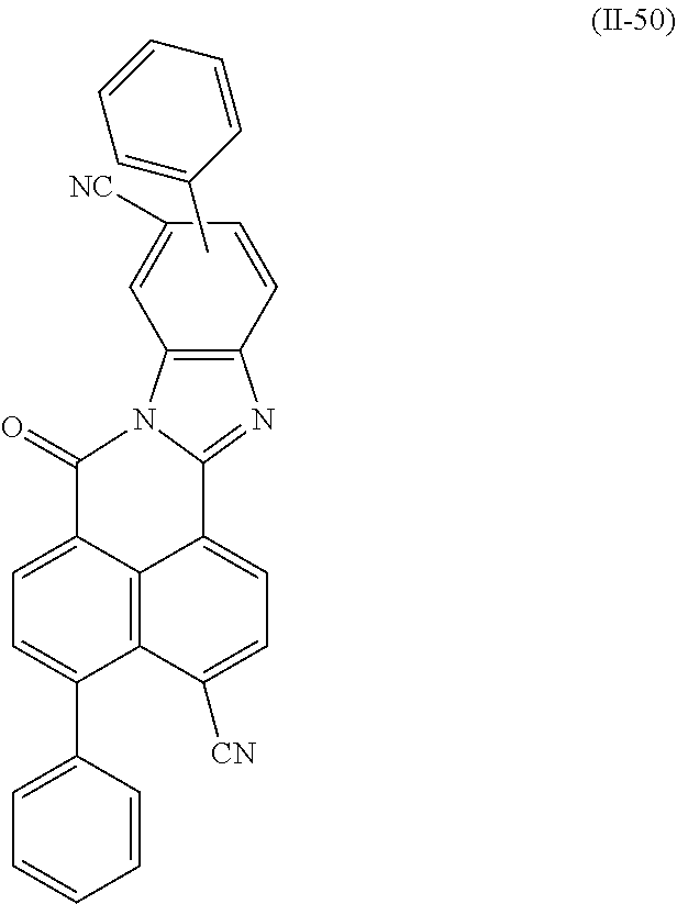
C1=CC2=C(C=C1[NC])N1C(=N2)C2=CC=C([CN])C3=C2C(=CC=C3C2=CC=CC=C2)C1=O.CC1=CC=CC=C1
